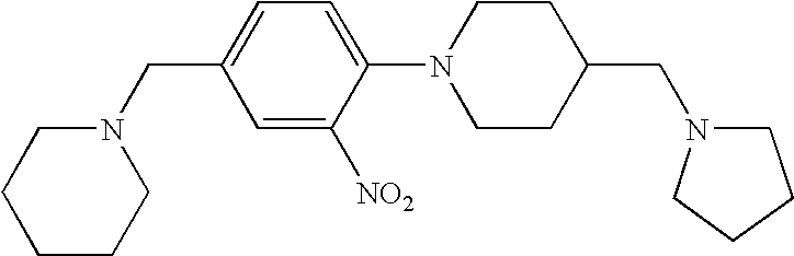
C1(N2CCC(CN3CCCC3)CC2)=CC=C(CN2CCCCC2)C=C1[NO2]
